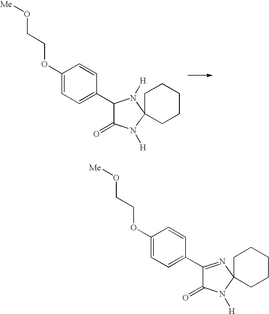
C1(OCCO[Me])=CC=C(C2C(=O)N([H])C3(N2[H])CCCCC3)C=C1.C1(OCCO[Me])=CC=C(C2=NC3(N([H])C2=O)CCCCC3)C=C1
